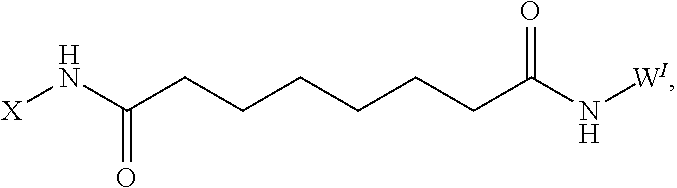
[X]NC(CCCCCCC(N[WI])=O)=O
